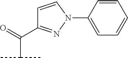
C1=CN(C2=CC=CC=C2)N=C1C(C(C)C)=O
